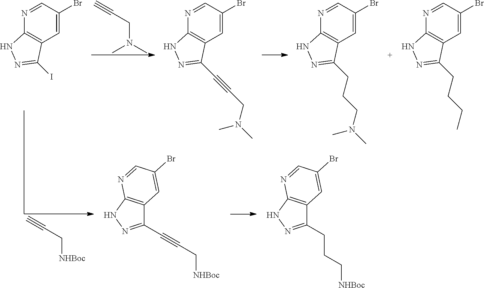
C#CCN(C)C.C#CC[NHBoc].C1=C(Br)C=NC2=C1C(I)=NN2.C1=C(Br)C=NC2=C1C(C#CCN(C)C)=NN2.C1=C(Br)C=NC2=C1C(CCCN(C)C)=NN2.C1=C(Br)C=NC2=C1C(CCCC)=NN2.C1(C#CC[NHBoc])=NNC2=C1C=C(Br)C=N2.C1(CCC[NHBoc])=NNC2=C1C=C(Br)C=N2
